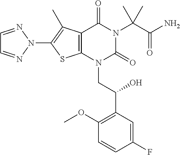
C12=C(N(CC(C3=C(OC)C=CC(F)=C3)O)C(=O)N(C(C(N)=O)(C)C)C1=O)SC(N1N=CC=N1)=C2C
